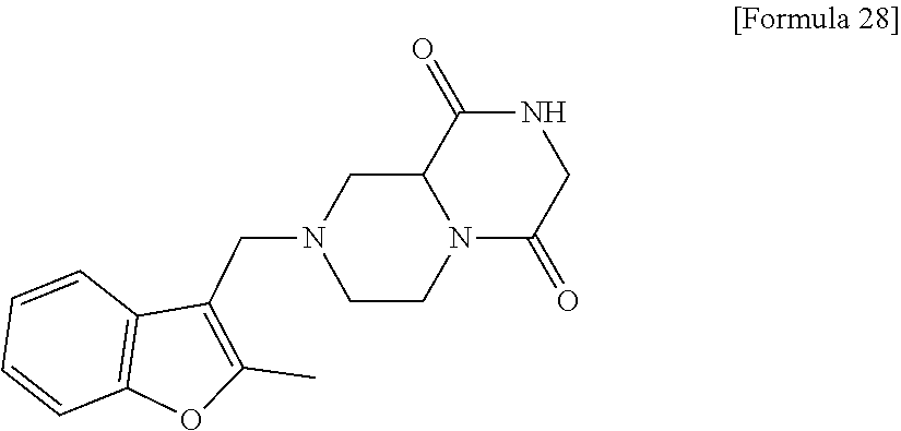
C1=CC2=C(C=C1)C(CN1CCN3C(C1)C(=O)NCC3=O)=C(C)O2
